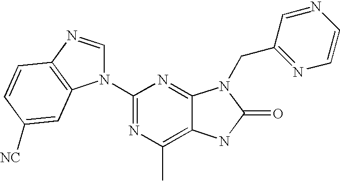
C12=C(C)N=C(N3C=NC4=C3C=C([NC])C=C4)N=C1N(CC1=NC=CN=C1)C(=O)N2
